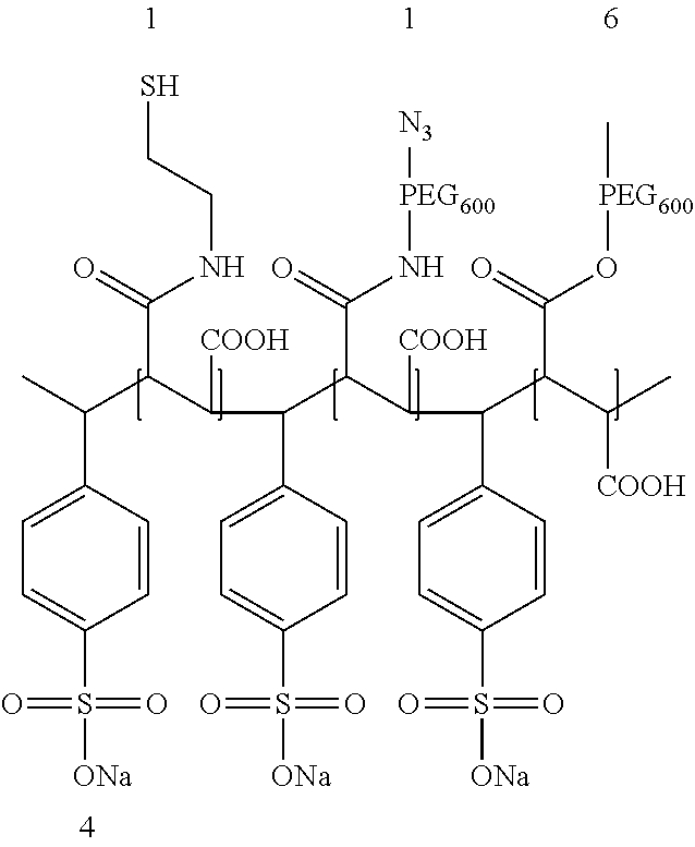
C1=CC(C(C)C(C(C(C2=CC=C(S(=O)(=O)[ONa])C=C2)C(C(C(C2=CC=C(S(=O)(=O)[ONa])C=C2)C(C(C)[COOH])C(=O)O[PEG600]C)[COOH])C(=O)N[PEG600][N3])[COOH])C(=O)NCCS)=CC=C1S(=O)(=O)[ONa]
